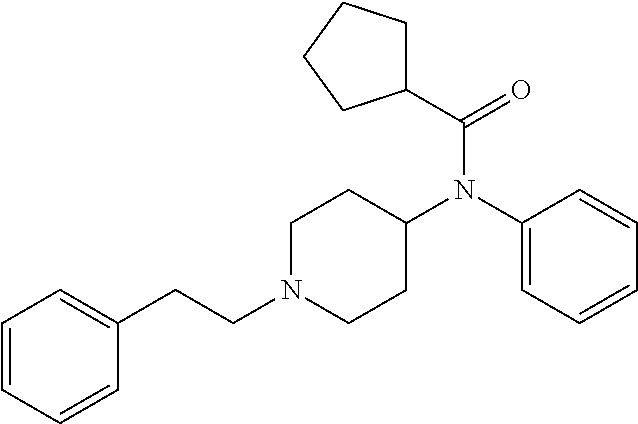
C1N(CCC2=CC=CC=C2)CCC(N(C2=CC=CC=C2)C(C2CCCC2)=O)C1
